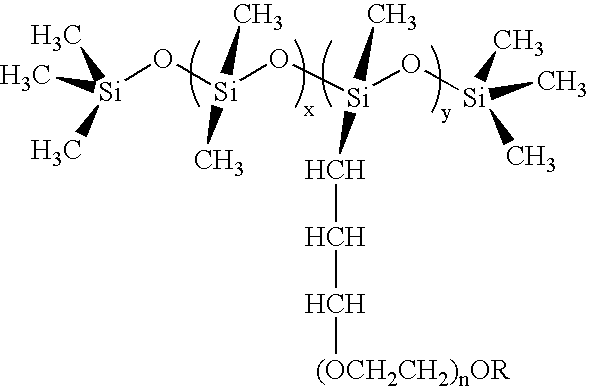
[Si](O[Si](O[Si](O[Si](C)(C)C)(C)[HCH][HCH][HCH][(OCH2CH2)nOR])(C)C)(C)(C)C
